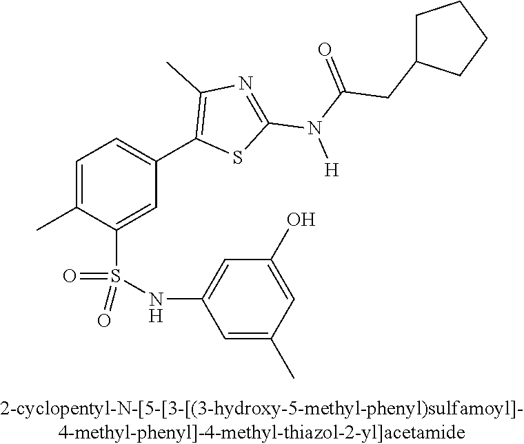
C1=C(C)C(S(NC2=CC(O)=CC(C)=C2)(=O)=O)=CC(C2=C(C)N=C(N(C(=O)CC3CCCC3)[H])S2)=C1
